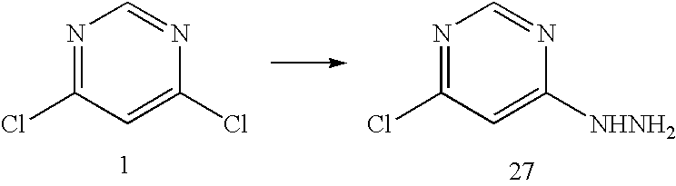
N1=C(Cl)C=C(Cl)N=C1.N1=C(Cl)C=C([NHNH2])N=C1
